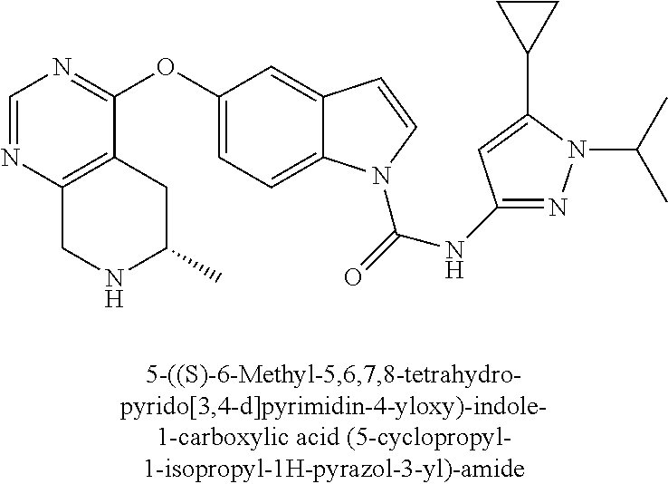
C1(OC2=NC=NC3=C2CC(C)NC3)=CC=C2C(=C1)C=CN2C(=O)NC1=NN(C(C)C)C(C2CC2)=C1
